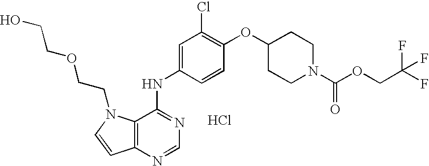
C12=C(N=CN=C1NC1=CC(Cl)=C(OC3CCN(C(OCC(F)(F)F)=O)CC3)C=C1)C=CN2CCOCCO.Cl
